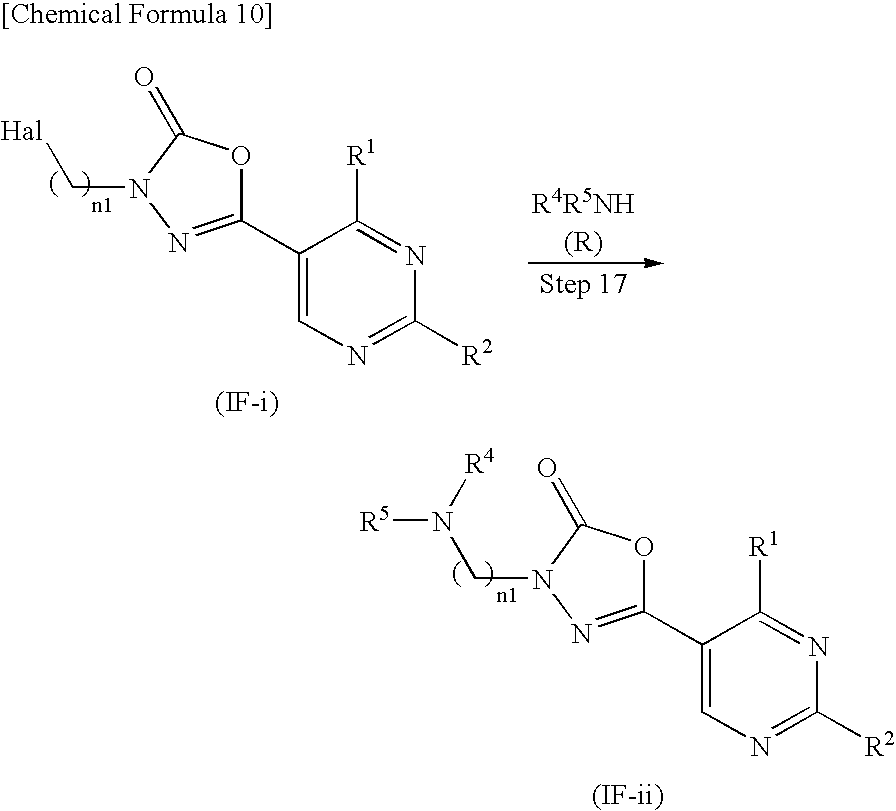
[(IF-ii)].C1(C2=NN(CN([R5])[R4])C(=O)O2)=CN=C([R2])N=C1[R1].C1(C2=NN(C[Hal])C(=O)O2)=CN=C([R2])N=C1[R1]
